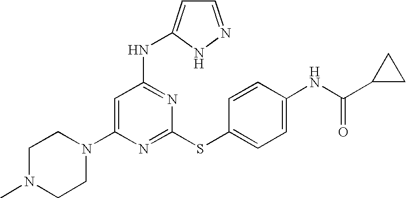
C1N(C)CCN(C2=CC(NC3=CC=NN3)=NC(SC3=CC=C(NC(=O)C4CC4)C=C3)=N2)C1
